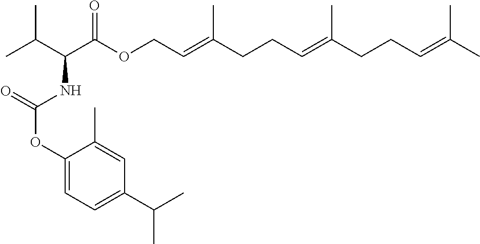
O(C(C(C(C)C)NC(=O)OC1=CC=C(C(C)C)C=C1C)=O)CC=C(CCC=C(CCC=C(C)C)C)C
